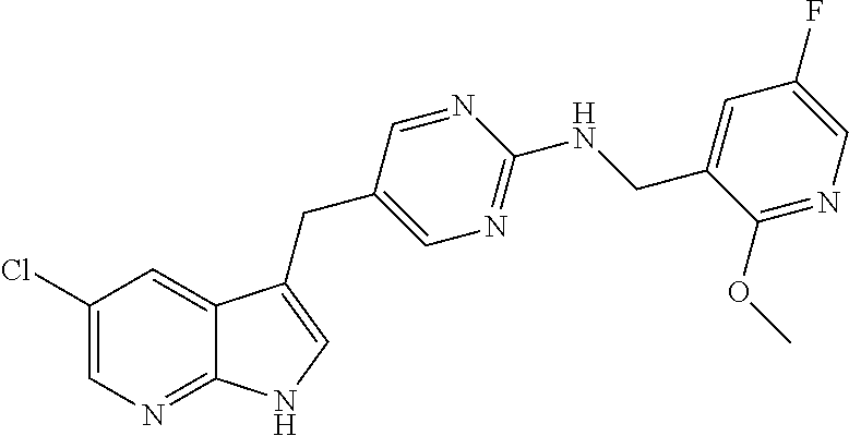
C1=C(CNC2=NC=C(CC3=CNC4=NC=C(Cl)C=C43)C=N2)C(OC)=NC=C1F
